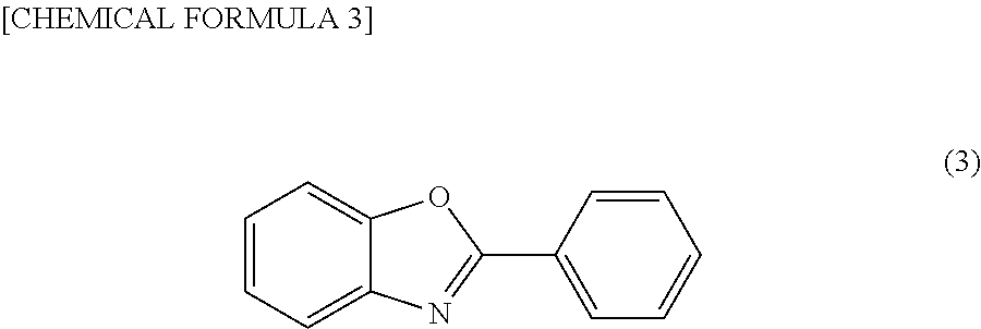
C1=CC=C2C(=C1)OC(C1=CC=CC=C1)=N2
